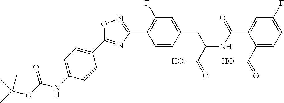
C1=CC(CC(NC(C2=CC(F)=CC=C2C(=O)O)=O)C(=O)O)=CC(F)=C1C1=NOC(C2=CC=C(NC(OC(C)(C)C)=O)C=C2)=N1
